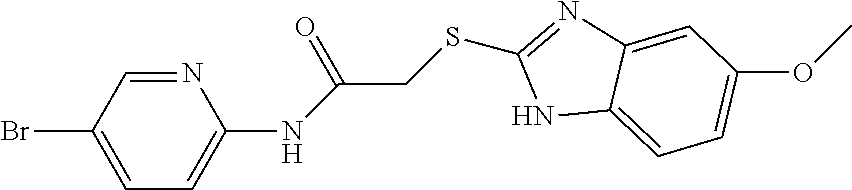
N1=CC(Br)=CC=C1NC(CSC1=NC2=CC(OC)=CC=C2N1)=O
